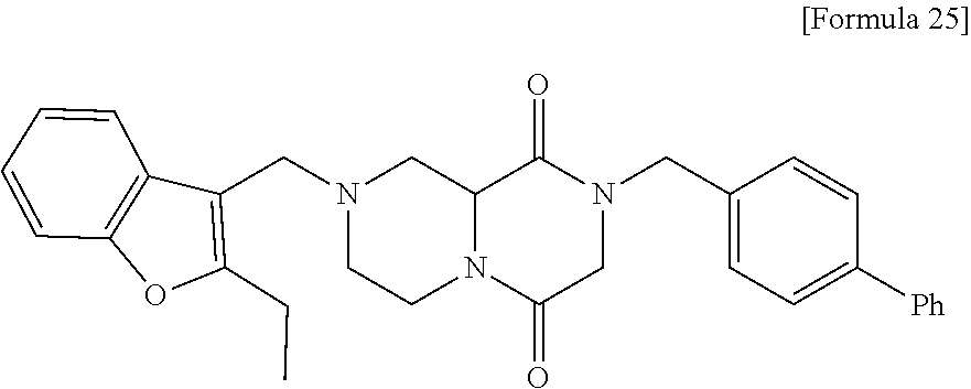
C12=C(C(CN3CCN4C(C3)C(=O)N(CC3=CC=C([Ph])C=C3)CC4=O)=C(CC)O1)C=CC=C2
